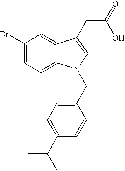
C1(Br)=CC=C2C(=C1)C(CC(=O)O)=CN2CC1=CC=C(C(C)C)C=C1
